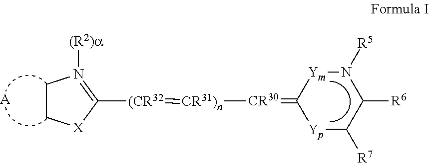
[CR31)n]([CR30]=C1[Yp]C([R7])C([R6])N([R5])[Ym]1)=[(CR32]C1=N([(R2)a])CC[X]1.[A]
